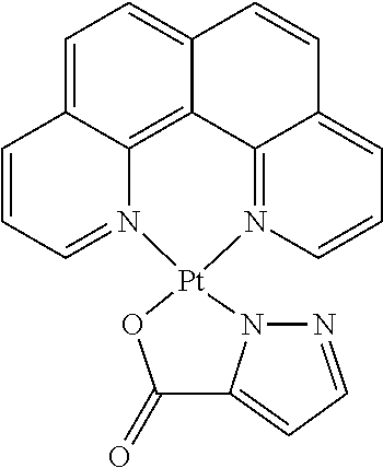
C1=C2C3=C4C(=C1)C=CC1=CC=CN(=C41)[Pt]1(N3=CC=C2)OC(=O)C2=CC=NN12
